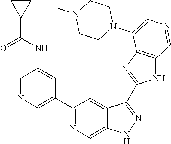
C1(C2=CN=CC(NC(=O)C3CC3)=C2)=NC=C2C(=C1)C(C1=NC3=C(N1)C=NC=C3N1CCN(C)CC1)=NN2
